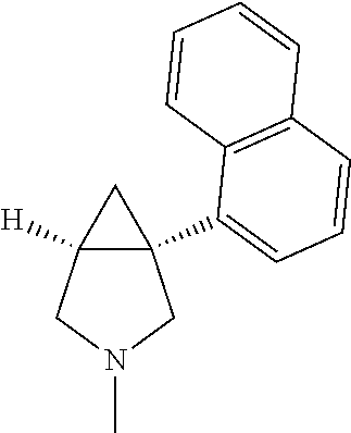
C12([H])CN(C)CC1(C1=CC=CC3=C1C=CC=C3)C2
